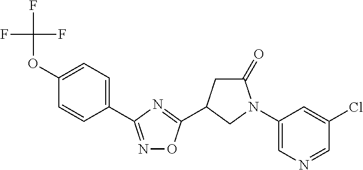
FC(F)(F)OC1=CC=C(C2=NOC(C3CC(=O)N(C4=CN=CC(Cl)=C4)C3)=N2)C=C1
